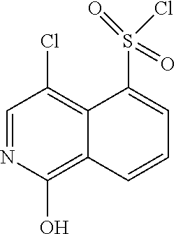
C1=NC(O)=C2C(=C1Cl)C(S(=O)(=O)Cl)=CC=C2
